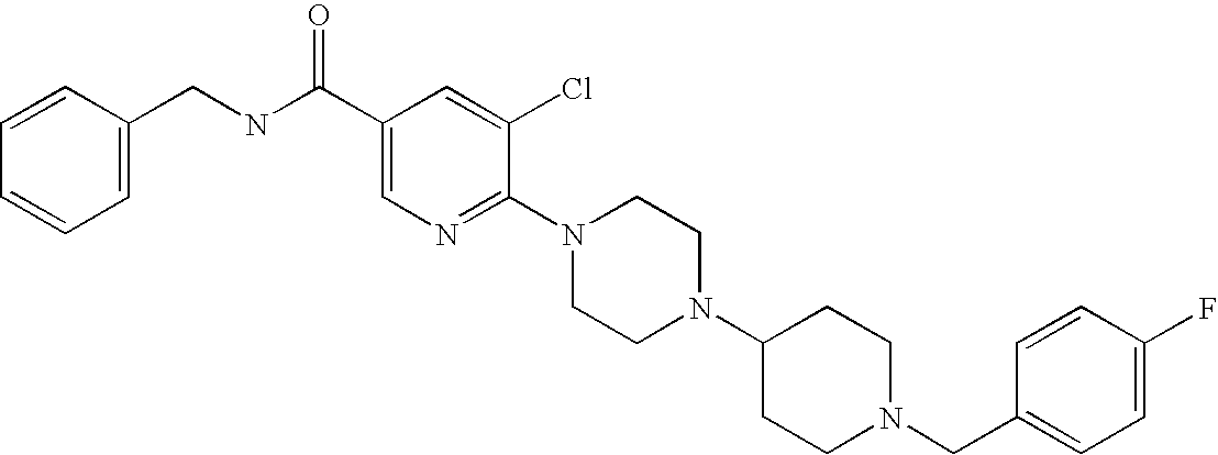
C1(F)=CC=C(CN2CCC(N3CCN(C4=NC=C(C(NCC5=CC=CC=C5)=O)C=C4Cl)CC3)CC2)C=C1
